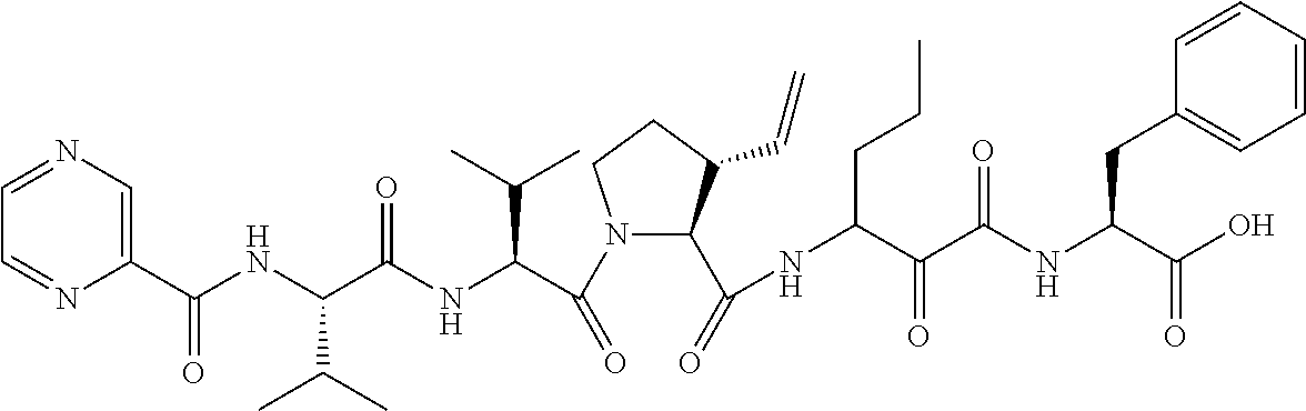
N1(C(C(NC(C(NC(C2=CN=CC=N2)=O)C(C)C)=O)C(C)C)=O)C(C(=O)NC(CCC)C(=O)C(=O)NC(CC2=CC=CC=C2)C(=O)O)C(C=C)CC1
